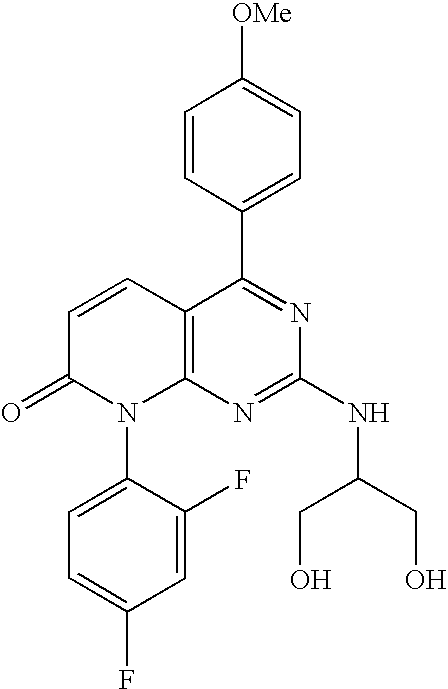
C1=CC(C2=NC(NC(CO)CO)=NC3=C2C=CC(=O)N3C2=CC=C(F)C=C2F)=CC=C1[OMe]
